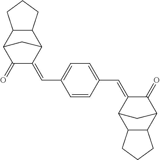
C1=CC(C=C2C3C4C(C(C2=O)C3)CCC4)=CC=C1C=C1C2C3C(C(C1=O)C2)CCC3
